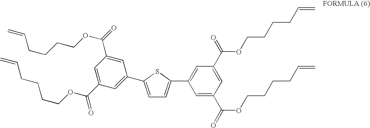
C1(C2=CC=C(C3=CC(C(=O)OCCCCC=C)=CC(C(OCCCCC=C)=O)=C3)S2)=CC(C(=O)OCCCCC=C)=CC(C(=O)OCCCCC=C)=C1
